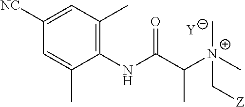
[Y].C1=C(C)C(NC(C([N+](C[Z])(C)C)C)=O)=C(C)C=C1[NC]
